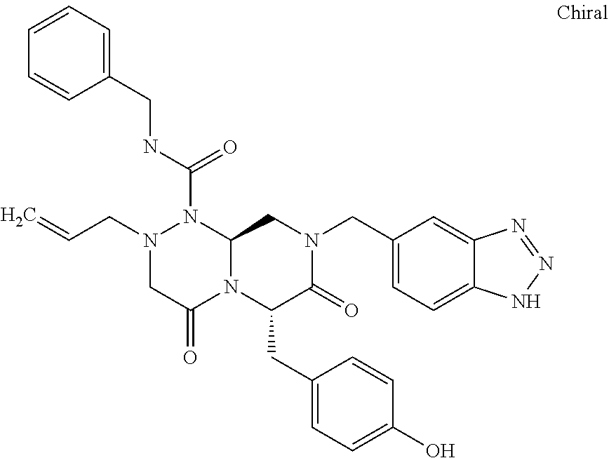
N(C(=O)N1N(CC=C)CC(=O)N2C1CN(CC1=CC=C3C(=C1)N=NN3)C(=O)C2CC1=CC=C(O)C=C1)CC1=CC=CC=C1
